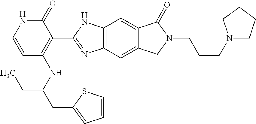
C1=CC(NC(CC2=CC=CS2)CC)=C(C2=NC3=C(N2)C=C2C(=C3)CN(CCCN3CCCC3)C2=O)C(=O)N1
